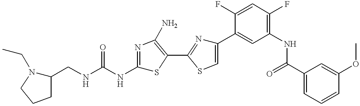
C1(CNC(NC2=NC(N)=C(C3=NC(C4=CC(NC(C5=CC=CC(OC)=C5)=O)=C(F)C=C4F)=CS3)S2)=O)N(CC)CCC1
